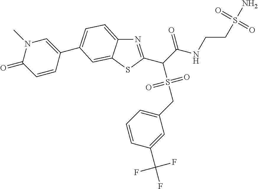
N1=C(C(C(NCCS(N)(=O)=O)=O)S(=O)(=O)CC2=CC=CC(C(F)(F)F)=C2)SC2=CC(C3=CN(C)C(=O)C=C3)=CC=C12
